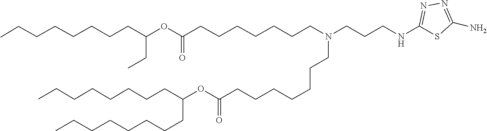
C(CCCCC(CCCCCCCC)OC(=O)CCCCCCCN(CCCCCCCC(OC(CC)CCCCCCCC)=O)CCCNC1=NN=C(N)S1)CCC
